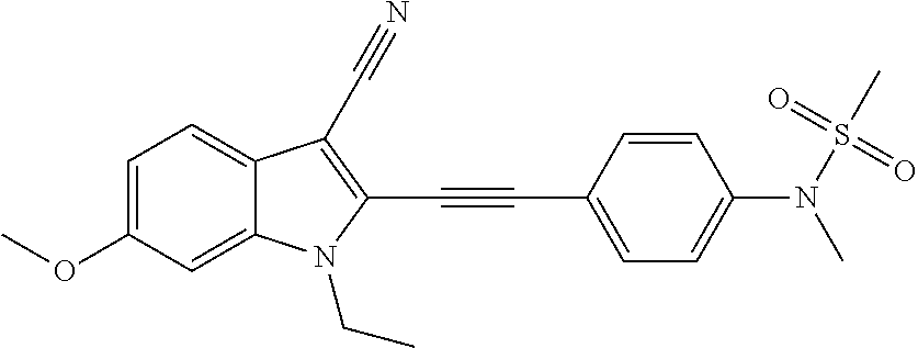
C1=C(OC)C=C2C(=C1)C(C#N)=C(C#CC1=CC=C(N(S(C)(=O)=O)C)C=C1)N2CC
